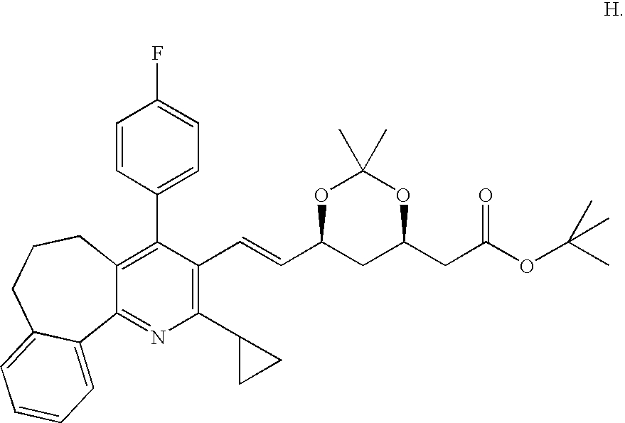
C12=C(C3=CC=C(F)C=C3)C(C=CC3CC(CC(OC(C)(C)C)=O)OC(C)(C)O3)=C(C3CC3)N=C1C1=CC=CC=C1CCC2
